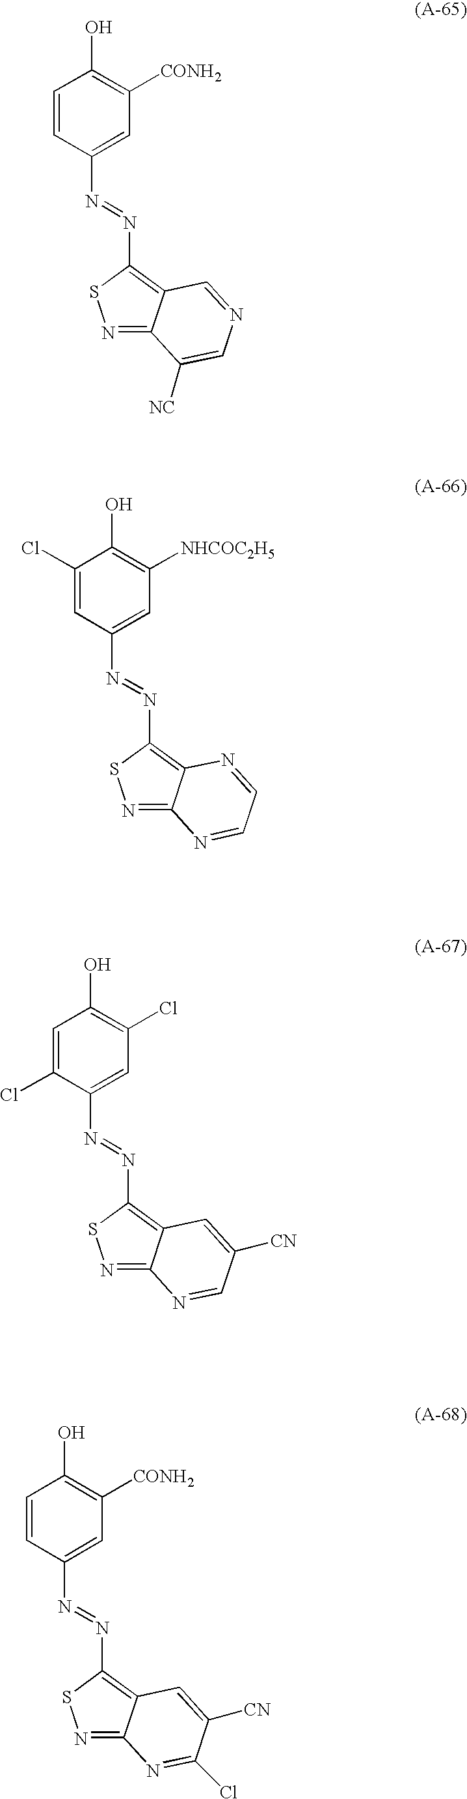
C1=CC(O)=C([CONH2])C=C1N=NC1=C2C(=NS1)C([NC])=CN=C2.C1=C(Cl)C(O)=C([NHCOC2H5])C=C1N=NC1=C2C(=NS1)N=CC=N2.C1=CC(O)=C([CONH2])C=C1N=NC1=C2C(=NS1)N=C(Cl)C([CN])=C2.C1(Cl)=CC(O)=C(Cl)C=C1N=NC1=C2C(=NS1)N=CC([CN])=C2
